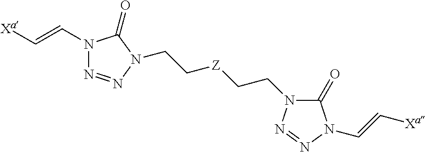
N1(C=C[Xa])N=NN(CC[Z]CCN2C(=O)N(C=C[Xa])N=N2)C1=O
